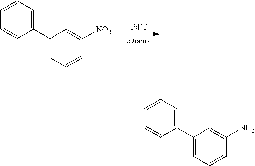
C1=CC=C(C2=CC=CC([NO2])=C2)C=C1.C1=CC=C(C2=CC=CC(N)=C2)C=C1
